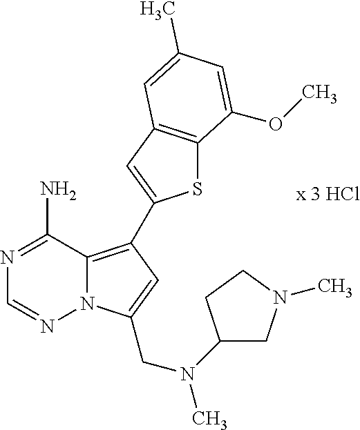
S1C2=C(C=C1C1=C3N(N=CN=C3N)C(CN(C3CN(C)CC3)C)=C1)C=C(C)C=C2OC
